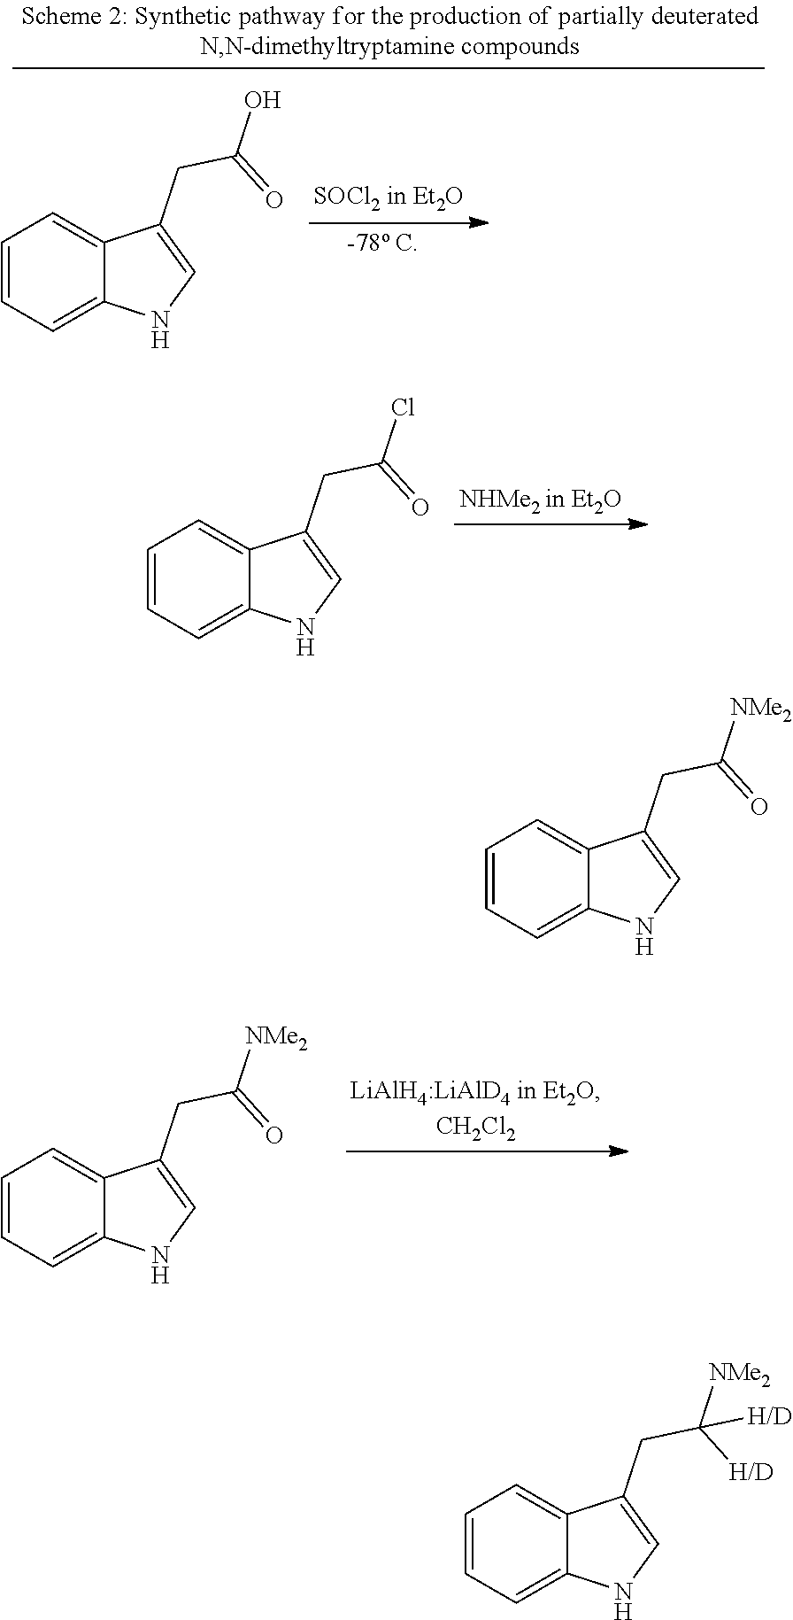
C1=CC=C2C(=C1)C(CC(=O)Cl)=CN2.C1=CC=C2C(=C1)C(CC(=O)[NMe2])=CN2.C1=CC=C2C(=C1)C(CC(=O)O)=CN2.C1=CC=C2C(=C1)C(CC(=O)[NMe2])=CN2.C1=CC=C2C(=C1)C(CC([H/D])([NMe2])[H/D])=CN2
